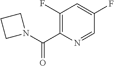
C1(F)=C(C(N2CCC2)=O)N=CC(F)=C1
